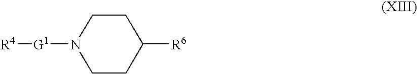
C1CN([G1][R4])CCC1[R6]
